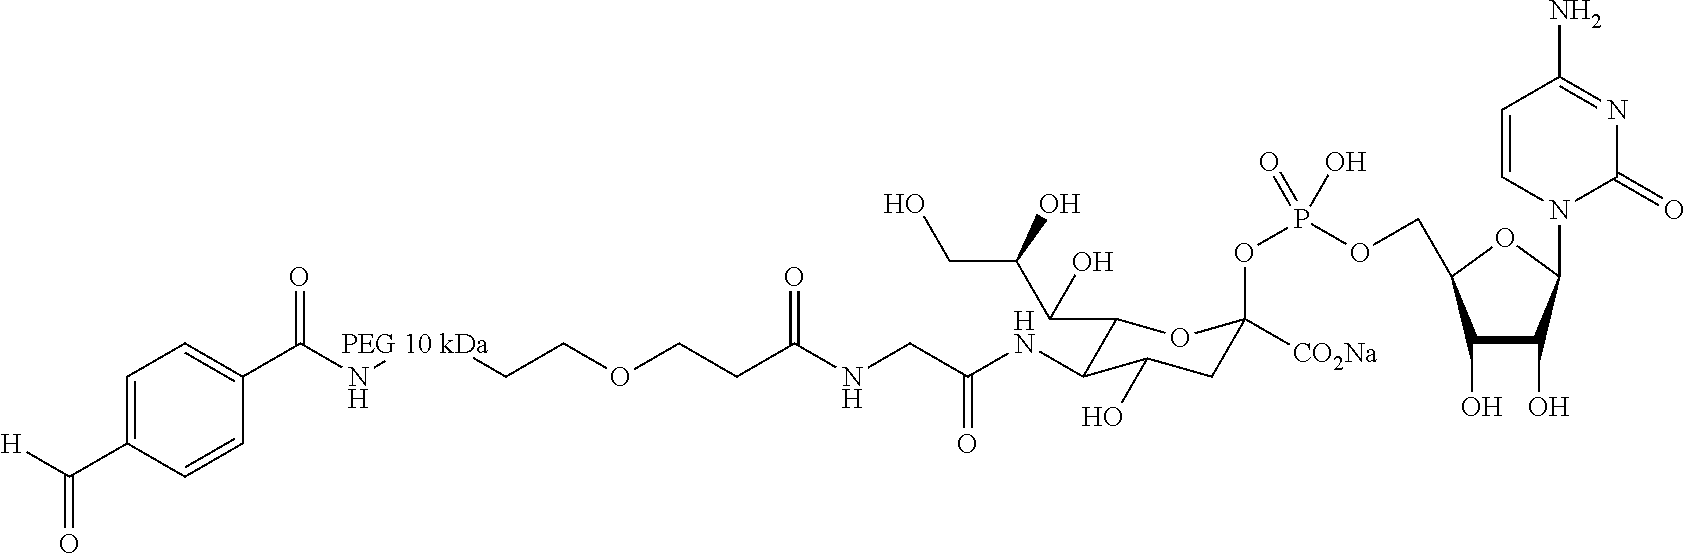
C1(C(N[PEG 10 kDa]CCOCCC(NCC(NC2C(C(C(CO)O)O)OC(OP(OCC3C(O)C(O)C(N4C(=O)N=C(N)C=C4)O3)(=O)O)([CO2Na])CC2O)=O)=O)=O)=CC=C(C([H])=O)C=C1
